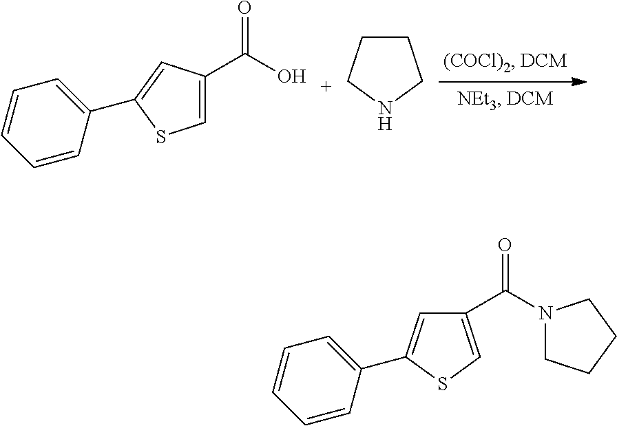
C1=C(C(O)=O)C=C(C2=CC=CC=C2)S1.C1CCNC1.C(N1CCCC1)(=O)C1=CSC(C2=CC=CC=C2)=C1
